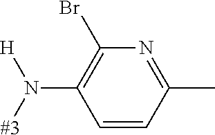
[#3]N([H])C1=C(Br)N=C(C)C=C1
